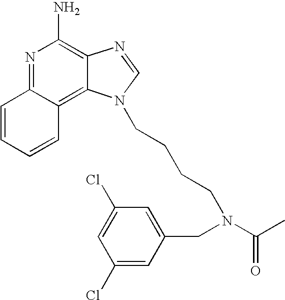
N1=C2C(=C3C(=C1N)N=CN3CCCCN(C(C)=O)CC1=CC(Cl)=CC(Cl)=C1)C=CC=C2
